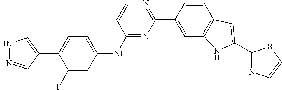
C1=CN=C(C2=CC3=C(C=C2)C=C(C2=NC=CS2)N3)N=C1NC1=CC=C(C2=CNN=C2)C(F)=C1
